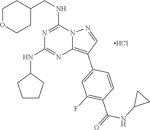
C1OCCC(CNC2=NC(NC3CCCC3)=NC3=C(C4=CC(F)=C(C(=O)NC5CC5)C=C4)C=NN23)C1.[ HCl]
